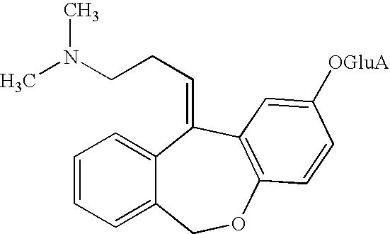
C1=CC=C2C(=C1)C(=CCCN(C)C)C1=C(OC2)C=CC([OGluA])=C1
